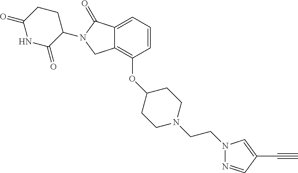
N1=CC(C#C)=CN1CCN1CCC(OC2=C3C(=CC=C2)C(=O)N(C2CCC(=O)NC2=O)C3)CC1
